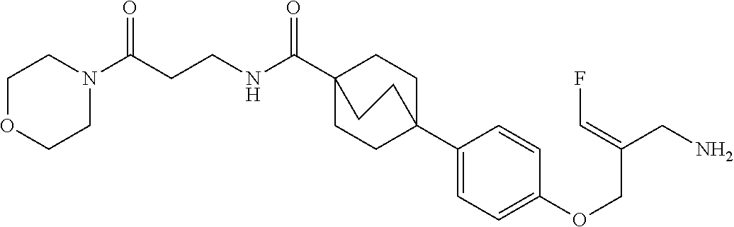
C1(C23CCC(C(NCCC(N4CCOCC4)=O)=O)(CC2)CC3)=CC=C(OCC(CN)=CF)C=C1
